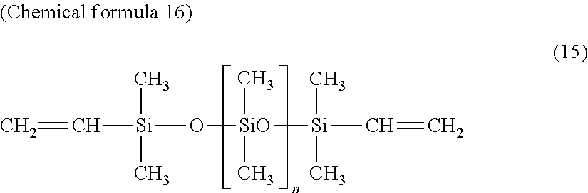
C=C[Si](O[SiO](C)([Si](C=C)(C)C)C)(C)C
